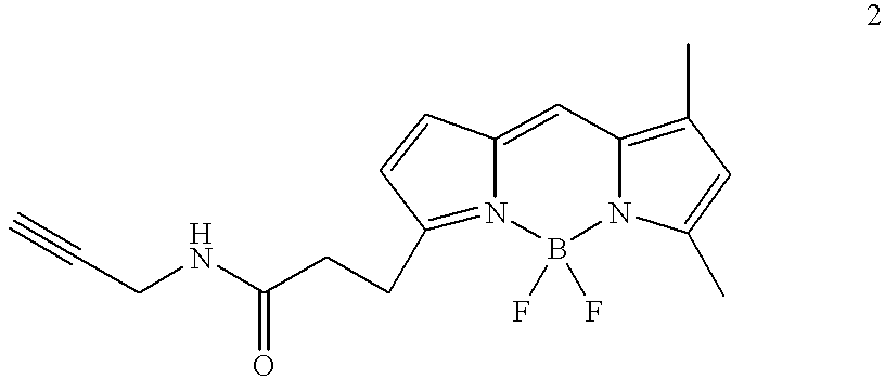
C(CNC(CCC1=N2C(=CC3=C(C)C=C(C)N3B2(F)F)C=C1)=O)#C
